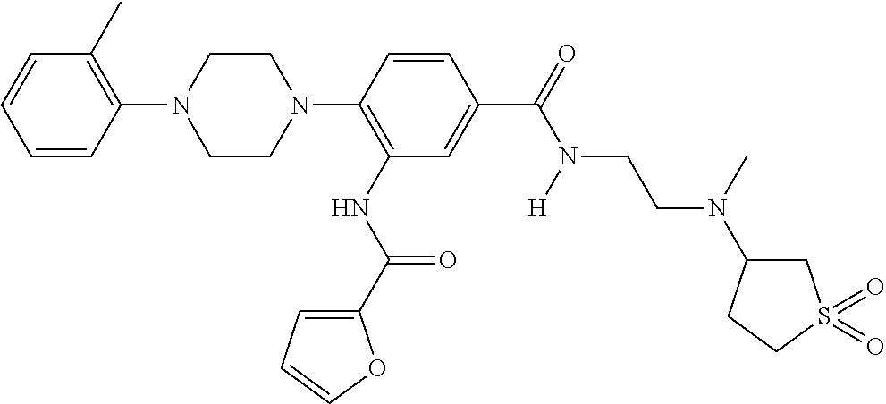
C1=CC(N2CCN(C3=C(NC(C4=CC=CO4)=O)C=C(C(=O)N(CCN(C4CS(=O)(=O)CC4)C)[H])C=C3)CC2)=C(C)C=C1
